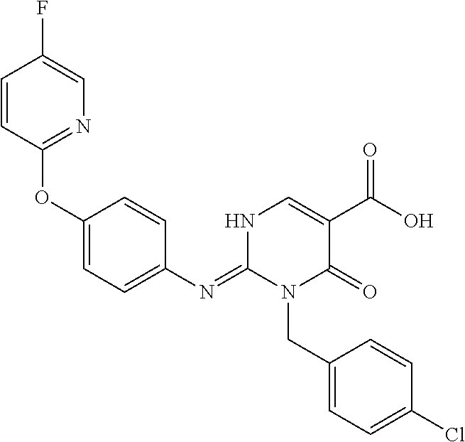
C1=CC(OC2=CC=C(N=C3N(CC4=CC=C(Cl)C=C4)C(=O)C(C(=O)O)=CN3)C=C2)=NC=C1F
